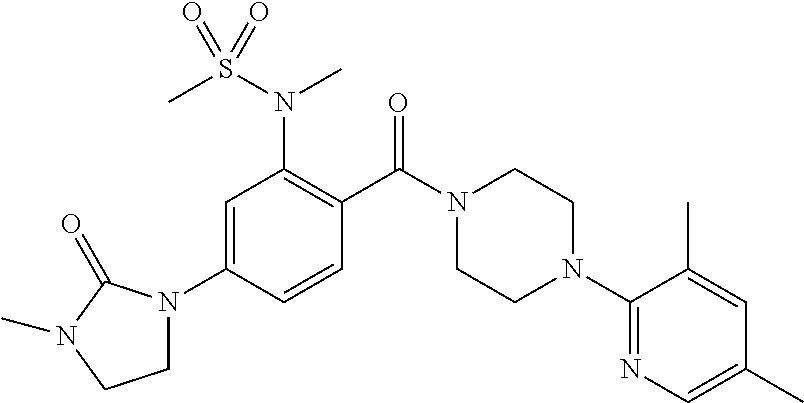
C1N(C2=CC(N(S(C)(=O)=O)C)=C(C(N3CCN(C4=NC=C(C)C=C4C)CC3)=O)C=C2)C(=O)N(C)C1
